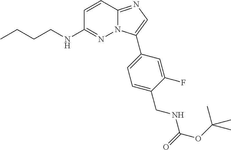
C1=C(CNC(=O)OC(C)(C)C)C(F)=CC(C2=CN=C3N2N=C(NCCCC)C=C3)=C1
